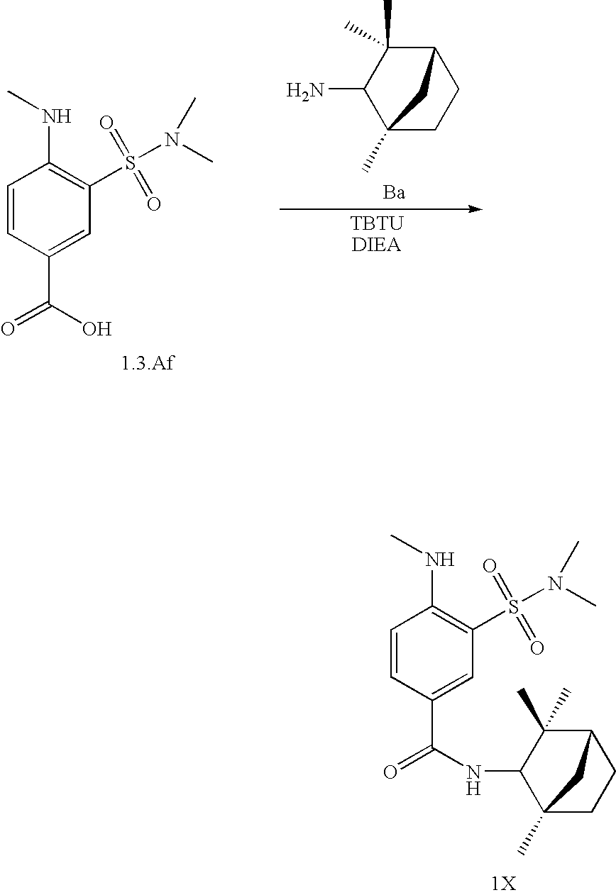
[Ba].[TBTUDIEA].C1=CC(C(=O)O)=CC(S(N(C)C)(=O)=O)=C1NC.C12C(C)(C)C(N)C(C)(CC1)C2.C1=CC(C(=O)NC2C(C)(C)C3CCC2(C)C3)=CC(S(N(C)C)(=O)=O)=C1NC.[1X]
